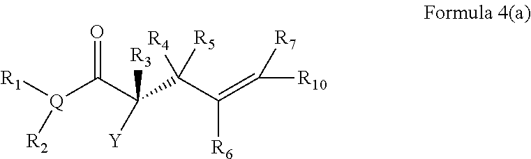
[Q](C(C([R3])([Y])C(C([R6])=C([R7])[R10])([R5])[R4])=O)([R1])[R2]
